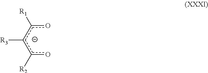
c(c(c(o)[R2])[R3])(o)[R1]
